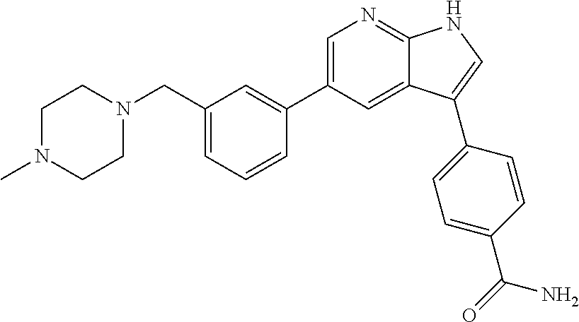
C1N(C)CCN(CC2=CC=CC(C3=CN=C4C(=C3)C(C3=CC=C(C(N)=O)C=C3)=CN4)=C2)C1
